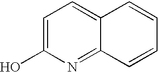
C1=C(O)N=C2C(=C1)C=CC=C2
